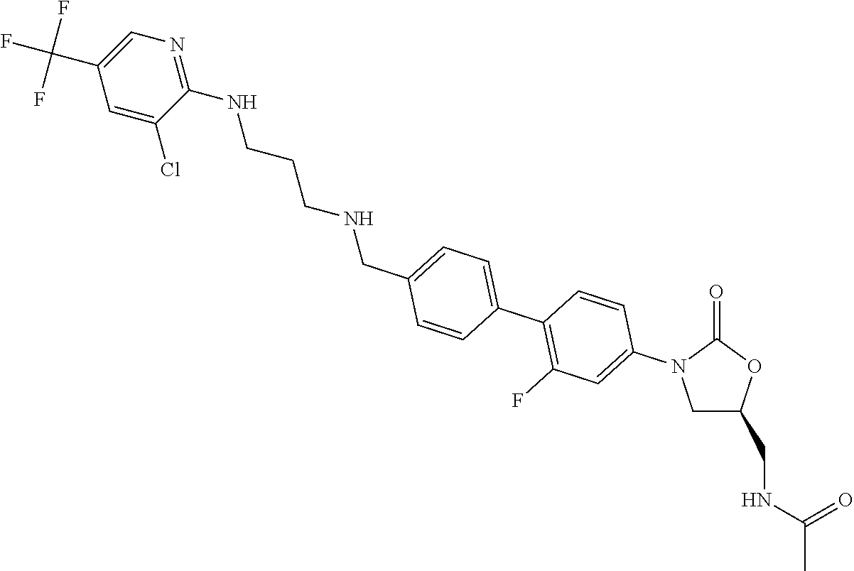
C1(CNC(C)=O)CN(C2=CC(F)=C(C3=CC=C(CNCCCNC4=NC=C(C(F)(F)F)C=C4Cl)C=C3)C=C2)C(=O)O1
